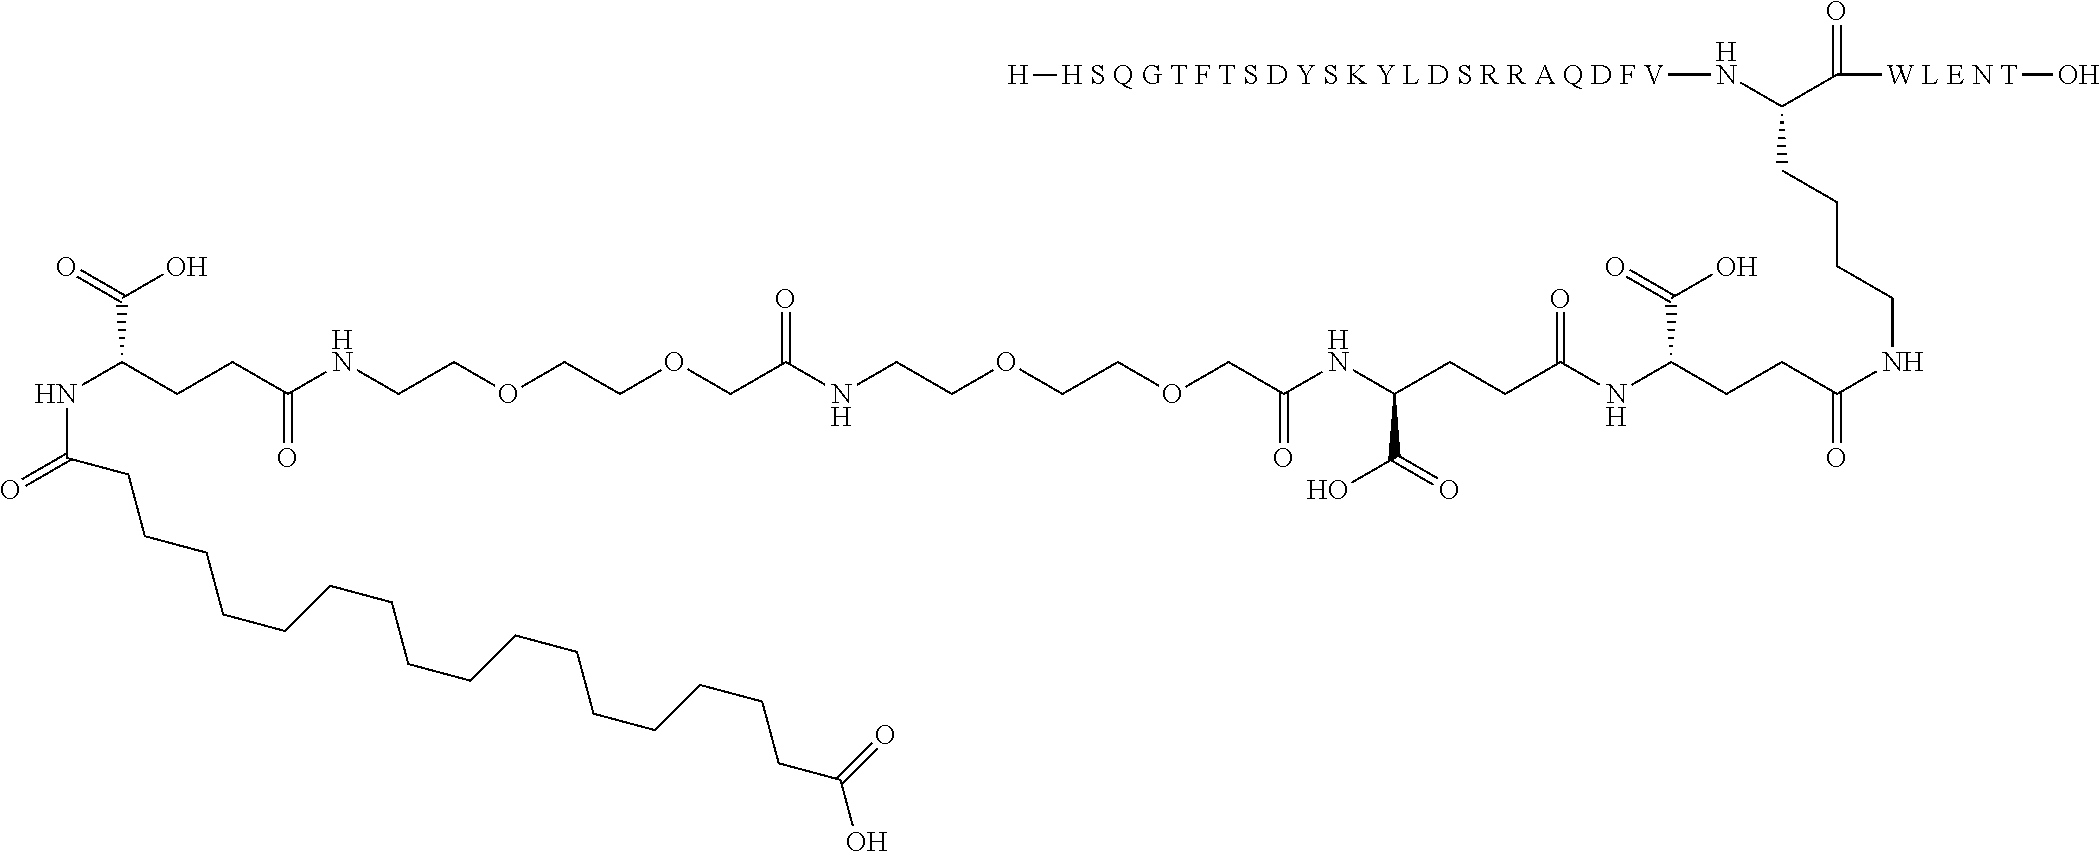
N(C(CCC(NCCOCCOCC(NCCOCCOCC(NC(CCC(=O)NC(CCC(=O)NCCCCC(C([W L E N T]O)=O)N[H S Q G T F T S D Y S K Y L D S R R A Q D F V][H])C(O)=O)C(O)=O)=O)=O)=O)C(=O)O)C(=O)CCCCCCCCCCCCCCCCC(O)=O
